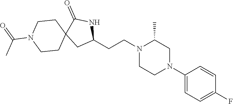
C1(CCN2CCN(C3=CC=C(F)C=C3)CC2C)NC(=O)C2(C1)CCN(C(=O)C)CC2
